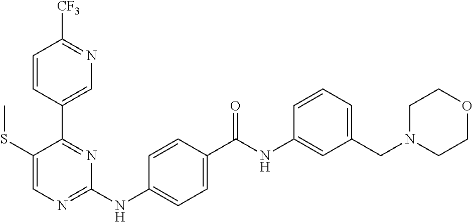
C1(C2=NC(NC3=CC=C(C(NC4=CC(CN5CCOCC5)=CC=C4)=O)C=C3)=NC=C2SC)=CN=C([CF3])C=C1
